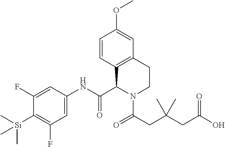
C1(F)=CC(NC(C2C3=C(CCN2C(=O)CC(CC(O)=O)(C)C)C=C(OC)C=C3)=O)=CC(F)=C1[Si](C)(C)C
